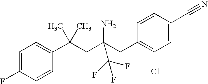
C1=C(F)C=CC(C(CC(CC2=C(Cl)C=C(C#N)C=C2)(N)C(F)(F)F)(C)C)=C1
